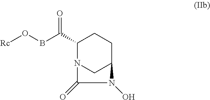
O=C(C1CCC2CN1C(=O)N2O)BO[Rc]
